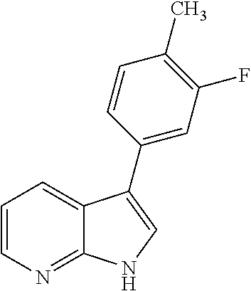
C1=CN=C2C(=C1)C(C1=CC(F)=C(C)C=C1)=CN2
